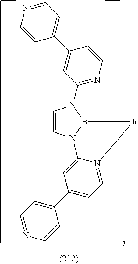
C1=CN2B(N1C1=NC=CC(C3=CC=NC=C3)=C1)[Ir]N1=CC=C(C3=CC=NC=C3)C=C21
